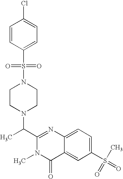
C1(C(N2CCN(S(=O)(=O)C3=CC=C(Cl)C=C3)CC2)C)=NC2=CC=C(S(=O)(C)=O)C=C2C(=O)N1C
